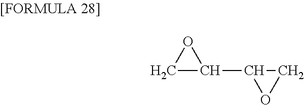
C1C(C2OC2)O1
